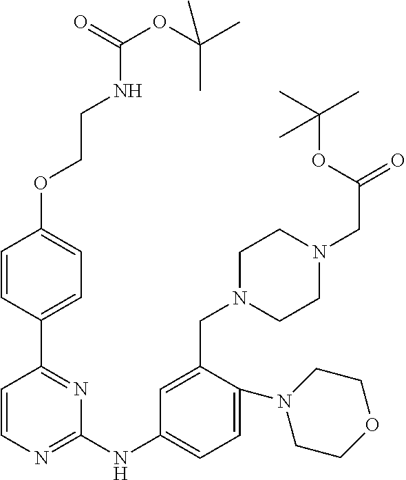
C1=CN=C(NC2=CC=C(N3CCOCC3)C(CN3CCN(CC(=O)OC(C)(C)C)CC3)=C2)N=C1C1=CC=C(OCCNC(OC(C)(C)C)=O)C=C1
